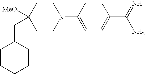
C1CCCCC1CC1([MeO])CCN(C2=CC=C(C(=N)N)C=C2)CC1
